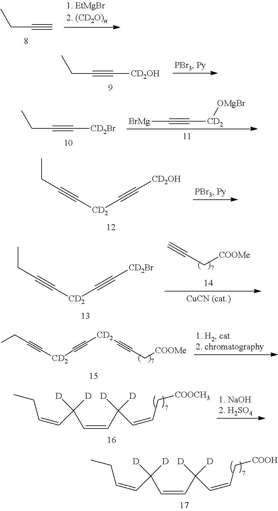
C(C#C)C.C(C#C[CD2OH])C.C(C#C[CD2Br])C.[BrMg]C#C[CD2][OMgBr].CCC#C[CD2]C#C[CD2OH].CCC#C[CD2]C#C[CD2Br].C([COOMe])C#C.CCC#C[CD2]C#C[CD2]C#CC[COOMe].C(=CC(C=CC(C=CC[COOH])([D])[D])([D])[D])CC.C(=CC(C=CC(C=CC[COOCH3])([D])[D])([D])[D])CC
